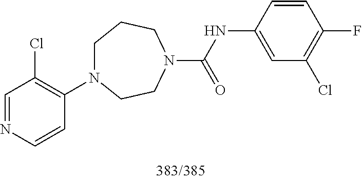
C(N1CCN(C2=C(Cl)C=NC=C2)CCC1)(NC1=CC(Cl)=C(F)C=C1)=O
